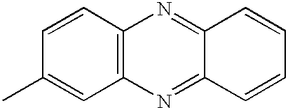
C1=CC2=C(C=C1C)N=C1C(=N2)C=CC=C1
